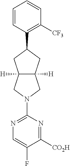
C1=CC(C2CC3([H])C([H])(C2)CN(C2=NC=C(F)C([CO2H])=N2)C3)=C([CF3])C=C1
